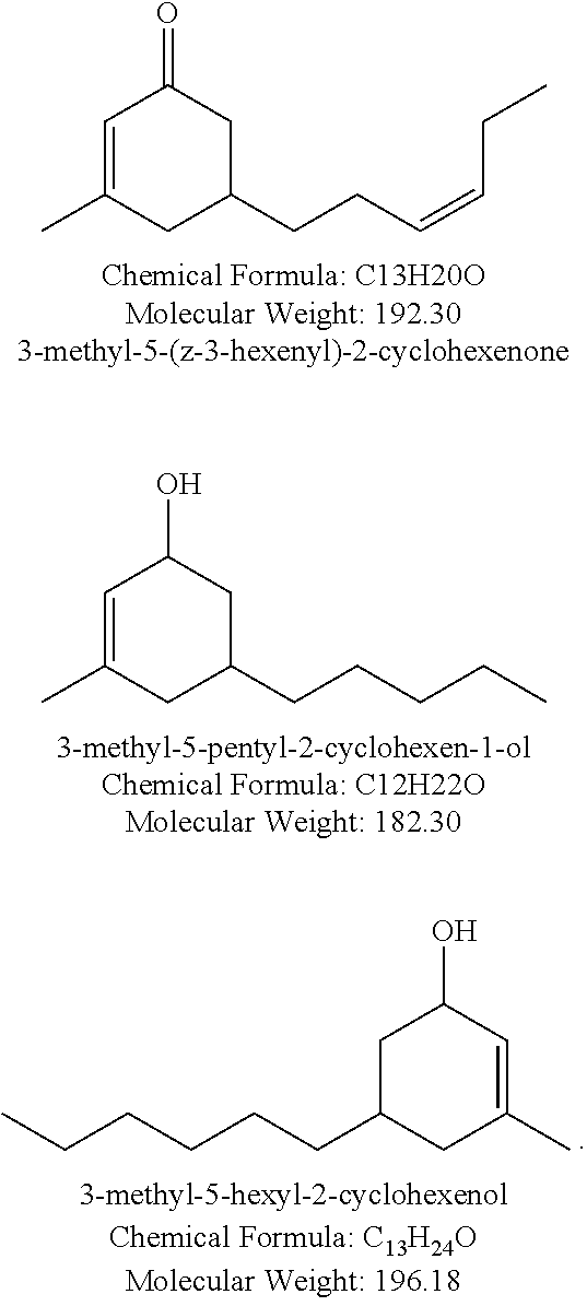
C1=C(C)CC(CCC=CCC)CC1=O.C1=C(C)CC(CCCCC)CC1O.CCCCCCC1CC(C)=CC(O)C1
